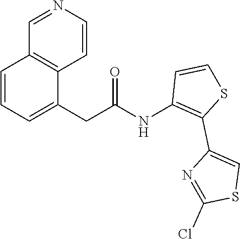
C1=CN=CC2=C1C(CC(NC1=C(C3=CSC(Cl)=N3)SC=C1)=O)=CC=C2
